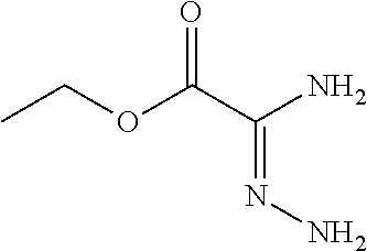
C(=NN)(N)C(OCC)=O
